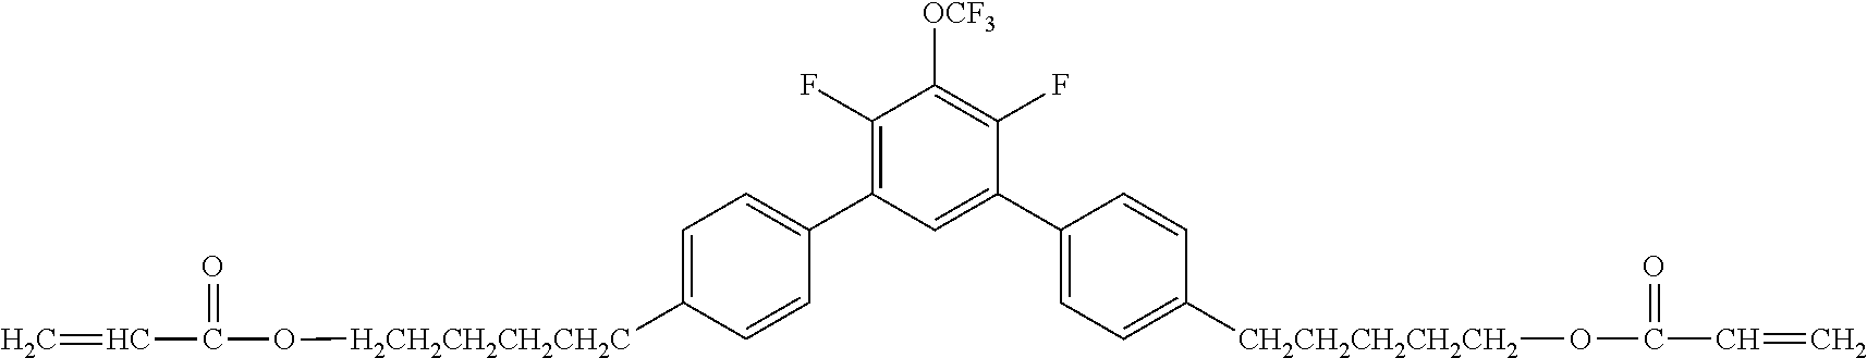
O(C(C=C)=O)[CH2CH2CH2CH2CH2]C1=CC=C(C2=CC(C3=CC=C([H2CH2CH2CH2CH2C]OC(C=C)=O)C=C3)=C(F)C([OCF3])=C2F)C=C1
